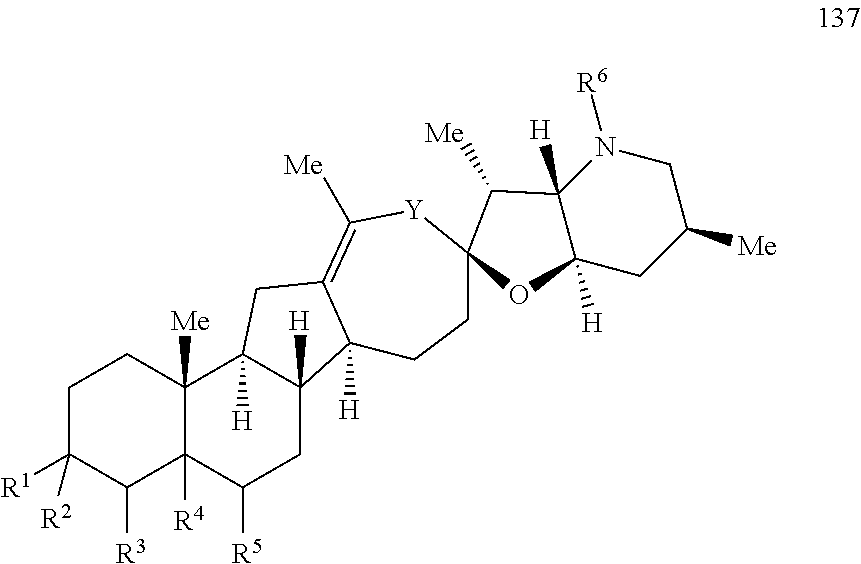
C1C([R1])([R2])C([R3])C2([R4])C([Me])(C1)C1([H])C([H])(CC2[R5])C2([H])C(=C([Me])[Y]C3(C([Me])C4([H])N([R6])CC([Me])CC4([H])O3)CC2)C1
